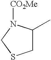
C1C(C)N([CO2Me])CS1
